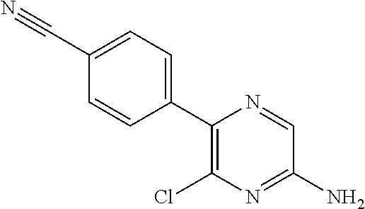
C1(C#N)=CC=C(C2=C(Cl)N=C(N)C=N2)C=C1
